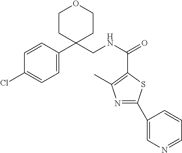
C1=C(C2(CNC(=O)C3=C(C)N=C(C4=CN=CC=C4)S3)CCOCC2)C=CC(Cl)=C1
